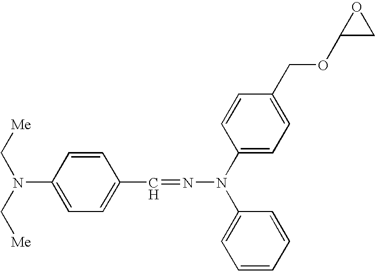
[Me]CN(C[Me])C1=CC=C(C=NN(C2=CC=CC=C2)C2=CC=C(COC3CO3)C=C2)C=C1
